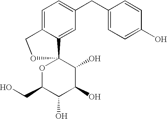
C1=C2C(=CC(CC3=CC=C(O)C=C3)=C1)C1(OC(CO)C(O)C(O)C1O)OC2
